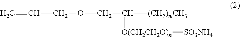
C=CCOCC([(CH2)mCH3])[O(CH2CH2O)n][SO3NH4]
